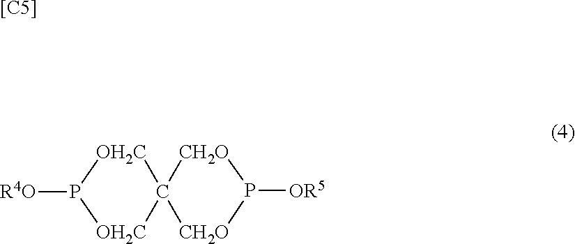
[[C5]].[OH2C]1C2([OH2C]P1[R4O])[CH2O]P([OR5])[CH2O]2
